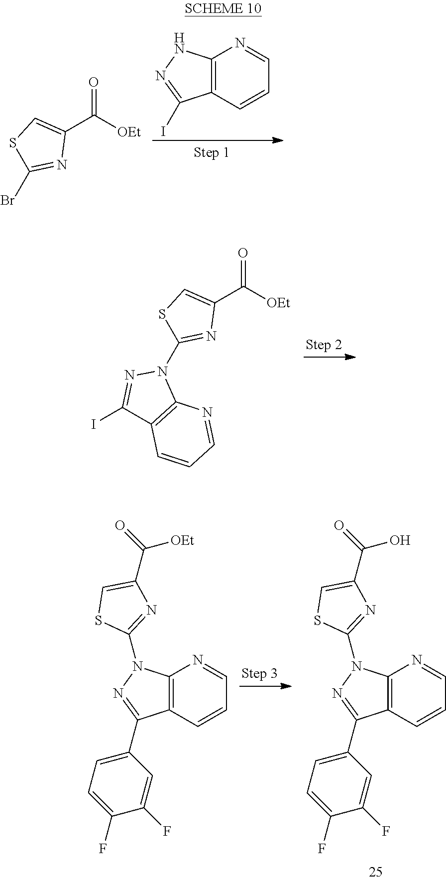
C1(C([OEt])=O)=CSC(Br)=N1.C12=C(C=CC=N1)C(I)=NN2.C1(C([OEt])=O)=CSC(N2N=C(I)C3=C2N=CC=C3)=N1.C12=C(N(C3=NC(C(=O)[OEt])=CS3)N=C1C1=CC=C(F)C(F)=C1)N=CC=C2.C12=C(N(C3=NC(C(=O)O)=CS3)N=C1C1=CC=C(F)C(F)=C1)N=CC=C2
